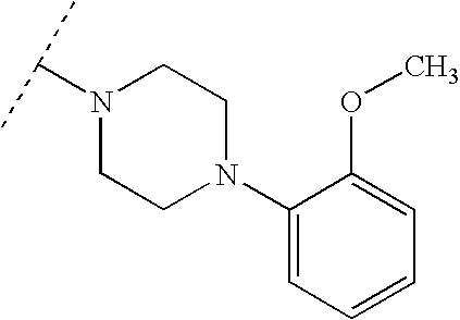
N1(C(C)C)CCN(C2=CC=CC=C2OC)CC1
